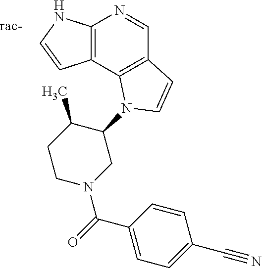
C12=C(NC=C1)N=CC1=C2N(C2C(C)CCN(C(C3=CC=C(C#N)C=C3)=O)C2)C=C1
